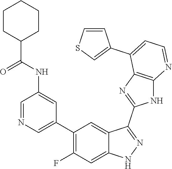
C1=NC=C(C2=C(F)C=C3C(=C2)C(C2=NC4=C(N2)N=CC=C4C2=CSC=C2)=NN3)C=C1NC(=O)C1CCCCC1
